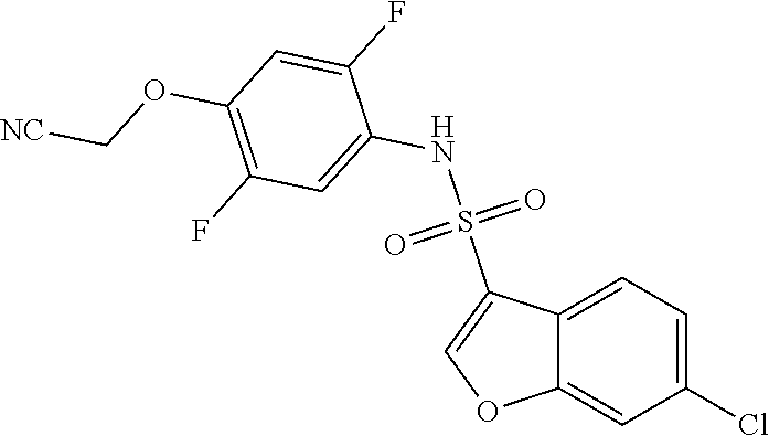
C12=CC=C(Cl)C=C1OC=C2S(NC1=CC(F)=C(OC[NC])C=C1F)(=O)=O
